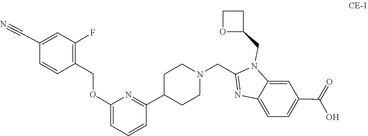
C12=CC(C(=O)O)=CC=C1N=C(CN1CCC(C3=NC(OCC4=C(F)C=C(C#N)C=C4)=CC=C3)CC1)N2CC1CCO1
